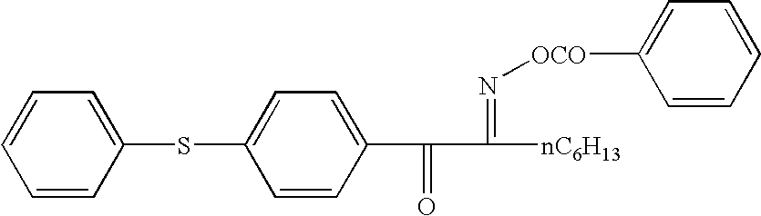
C1=CC(SC2=CC=C(C(C([nC6H13])=N[OCO]C3=CC=CC=C3)=O)C=C2)=CC=C1
